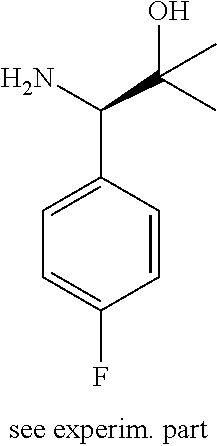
C1=C(C(N)C(O)(C)C)C=CC(F)=C1
